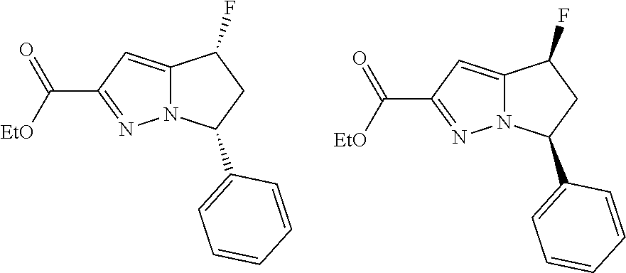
C12=CC(C([EtO])=O)=NN1C(C1=CC=CC=C1)CC2F.C12=CC(C([EtO])=O)=NN1C(C1=CC=CC=C1)CC2F
